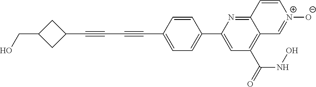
C1=CC(C#CC#CC2CC(CO)C2)=CC=C1C1=CC(C(=O)NO)=C2C(=N1)C=C[N+]([O-])=C2
